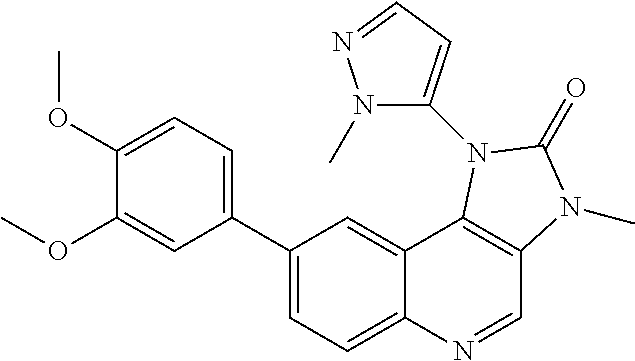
C1(C2=CC=C(OC)C(OC)=C2)=CC=C2C(=C1)C1=C(C=N2)N(C)C(=O)N1C1=CC=NN1C
